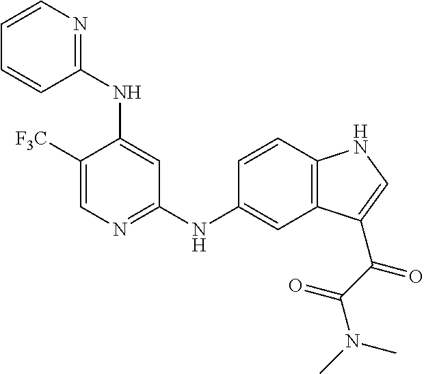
C1=CC=CC(NC2=CC(NC3=CC4=C(C=C3)NC=C4C(=O)C(N(C)C)=O)=NC=C2[F3C])=N1
